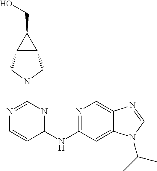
N1=C(N2CC3C(C2)C3CO)N=C(NC2=NC=C3C(=C2)N(C(C)C)C=N3)C=C1
